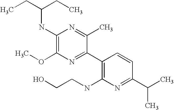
CCC(CC)NC1=C(OC)N=C(C2=C(NCCO)N=C(C(C)C)C=C2)C(C)=N1
